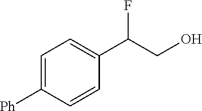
C1=C([Ph])C=CC(C(CO)F)=C1
